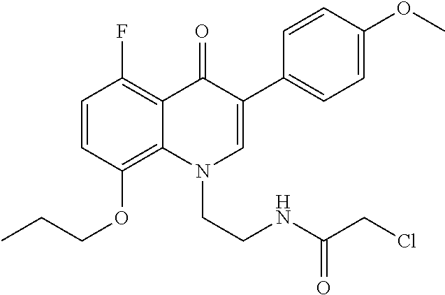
C1=C(OC)C=CC(C2=CN(CCNC(CCl)=O)C3=C(OCCC)C=CC(F)=C3C2=O)=C1
